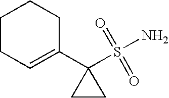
C1CC1(S(=O)(=O)N)C1=CCCCC1
